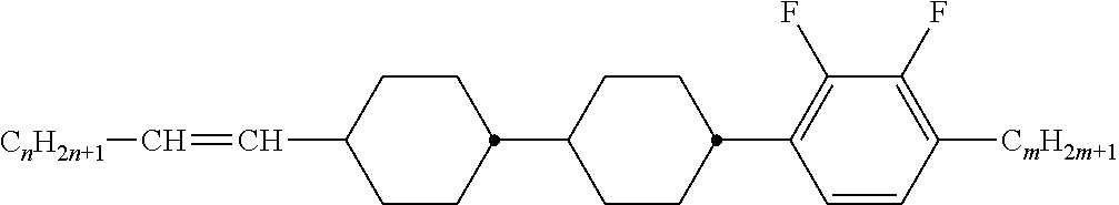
C1(F)=C(C2CCC(C3CCC(C=C[CnH2n+1])CC3)CC2)C=CC([CmH2m+1])=C1F
